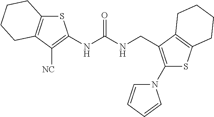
C1(N2C=CC=C2)=C(CNC(NC2=C([NC])C3=C(S2)CCCC3)=O)C2=C(S1)CCCC2
